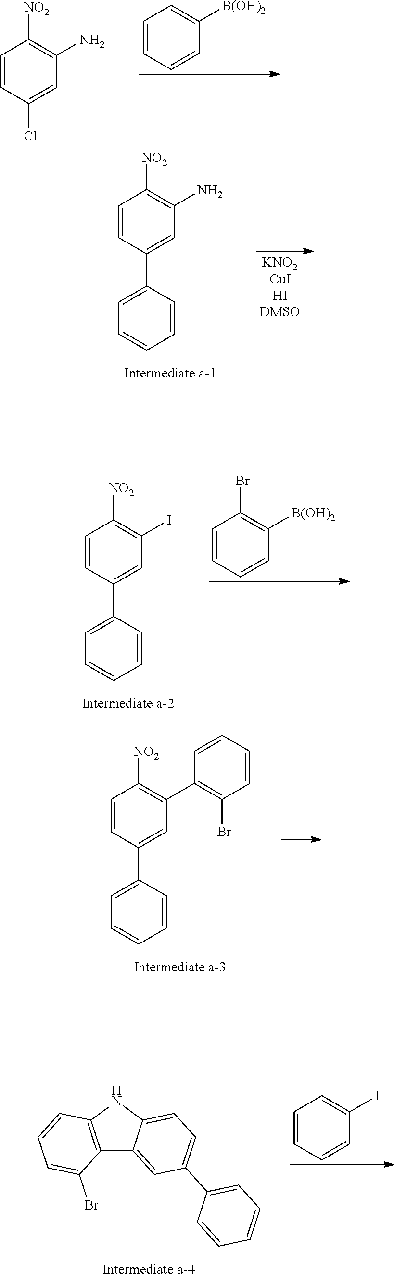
C1=CC=CC([B(OH)2])=C1.C1=CC(Cl)=CC(N)=C1[NO2].C1=CC(C2=CC=CC=C2)=CC(N)=C1[NO2].C1=CC(C2=CC=CC=C2)=CC(I)=C1[NO2].C1=CC=CC([B(OH)2])=C1Br.C1=CC(C2=CC=CC=C2)=CC(C2=C(Br)C=CC=C2)=C1[NO2].C1=CC=CC(I)=C1.C12=C(NC3=CC=C(C4=CC=CC=C4)C=C13)C=CC=C2Br
